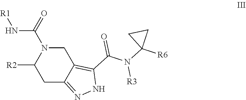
C1C2=NNC(C(N(C3([R6])CC3)[R3])=O)=C2CN(C(=O)N[R1])C1[R2]
